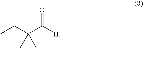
C(C([H])=O)(CC)(C)CC
